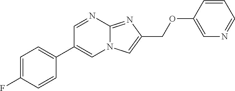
C1=CC(F)=CC=C1C1=CN2C(=NC(COC3=CN=CC=C3)=C2)N=C1
